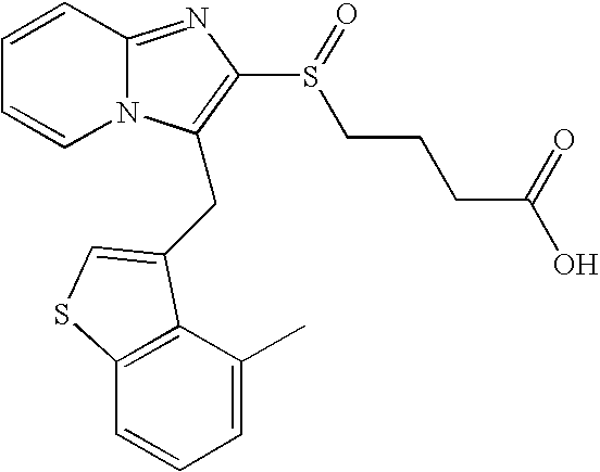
C1=CC2=NC(S(CCCC(O)=O)=O)=C(CC3=CSC4=C3C(C)=CC=C4)N2C=C1
